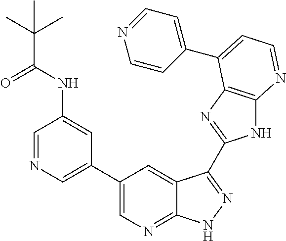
C1=NC=C(C2=CN=C3C(=C2)C(C2=NC4=C(N2)N=CC=C4C2=CC=NC=C2)=NN3)C=C1NC(=O)C(C)(C)C
